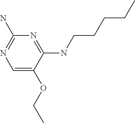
C1=C(OCC)C(NCCCCC)=NC(N)=N1
